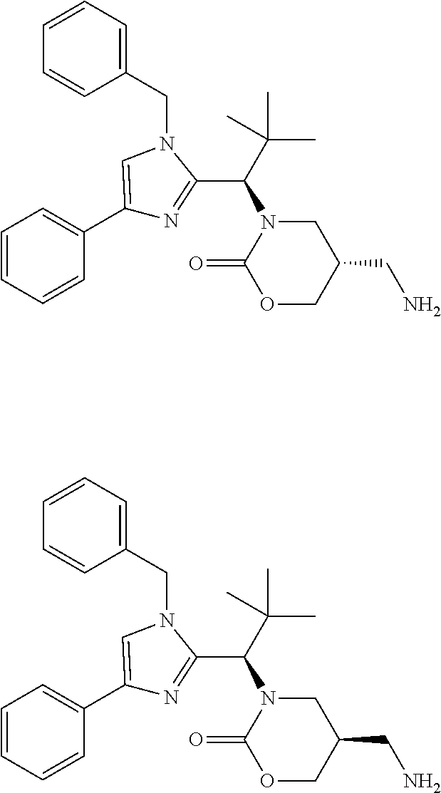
C1=CC=CC(C2=CN(CC3=CC=CC=C3)C(C(C(C)(C)C)N3CC(CN)COC3=O)=N2)=C1.C1=CC=CC(C2=CN(CC3=CC=CC=C3)C(C(C(C)(C)C)N3CC(CN)COC3=O)=N2)=C1
